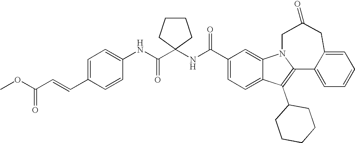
C1(C(NC2(C(NC3=CC=C(C=CC(OC)=O)C=C3)=O)CCCC2)=O)=CC=C2C(=C1)N1C(=C2C2CCCCC2)C2=CC=CC=C2CC(=O)C1
